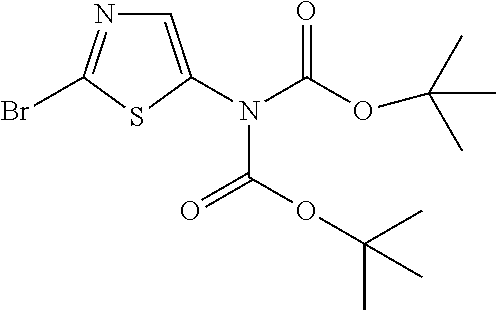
C1=C(N(C(OC(C)(C)C)=O)C(OC(C)(C)C)=O)SC(Br)=N1
